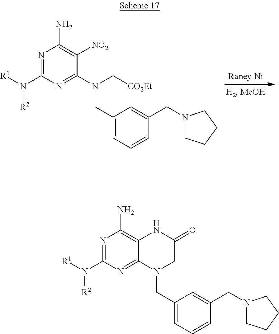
N1=C(N([R1])[R2])N=C(N(C[CO2Et])CC2=CC=CC(CN3CCCC3)=C2)C([NO2])=C1N.N1=C(N([R1])[R2])N=C2C(=C1N)NC(=O)CN2CC1=CC=CC(CN2CCCC2)=C1
